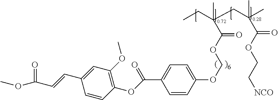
C1=CC(OCOC(C(C)(CC(C)(C)C(OCC[NCO])=O)CC)=O)=CC=C1C(OC1=C(OC)C=C(C=CC(OC)=O)C=C1)=O
